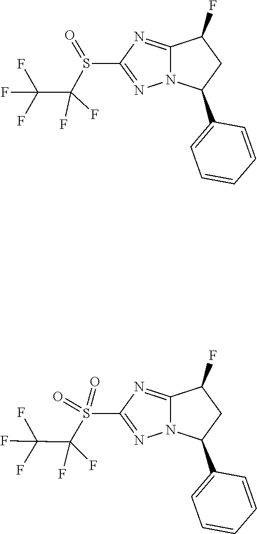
C12=NC(S(=O)C(C(F)(F)F)(F)F)=NN1C(C1=CC=CC=C1)CC2F.C12=NC(S(=O)(=O)C(C(F)(F)F)(F)F)=NN1C(C1=CC=CC=C1)CC2F
